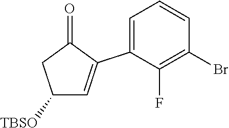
C1([TBSO])C=C(C2=CC=CC(Br)=C2F)C(=O)C1
